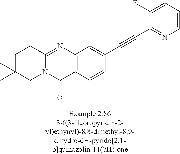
C1C(C)(C)CN2C(=NC3=C(C2=O)C=CC(C#CC2=NC=CC=C2F)=C3)C1
